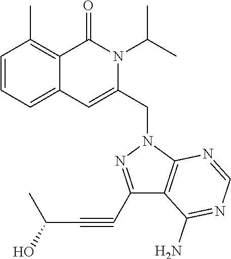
C1=CC=C2C(=C1C)C(=O)N(C(C)C)C(CN1C3=C(C(N)=NC=N3)C(C#CC(C)O)=N1)=C2
